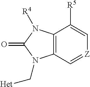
C12=C(C=[Z]C=C1[R5])N(C[Het])C(=O)N2[R4]
